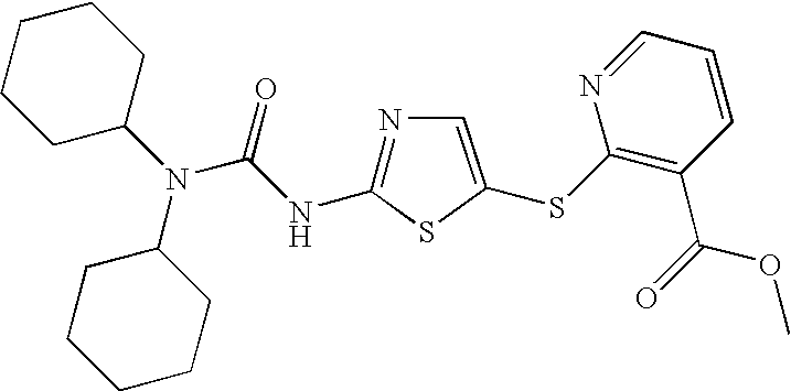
C1CCCCC1N(C(=O)NC1=NC=C(SC2=C(C(OC)=O)C=CC=N2)S1)C1CCCCC1
